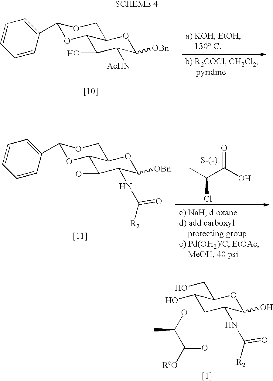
C12C(O)C([AcHN])C([OBn])OC1COC(C1=CC=CC=C1)O2.C1(O)C(OC(C([RcO])=O)C)C(NC([R2])=O)C(O)OC1CO.C12C(O)C(NC([R2])=O)C([OBn])OC1COC(C1=CC=CC=C1)O2.CC(C(O)=O)Cl
